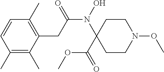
C1=CC(C)=C(C)C(CC(N(O)C2(C(=O)OC)CCN(OC)CC2)=O)=C1C
